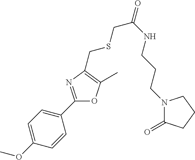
C1(OC)=CC=C(C2=NC(CSCC(=O)NCCCN3C(=O)CCC3)=C(C)O2)C=C1
